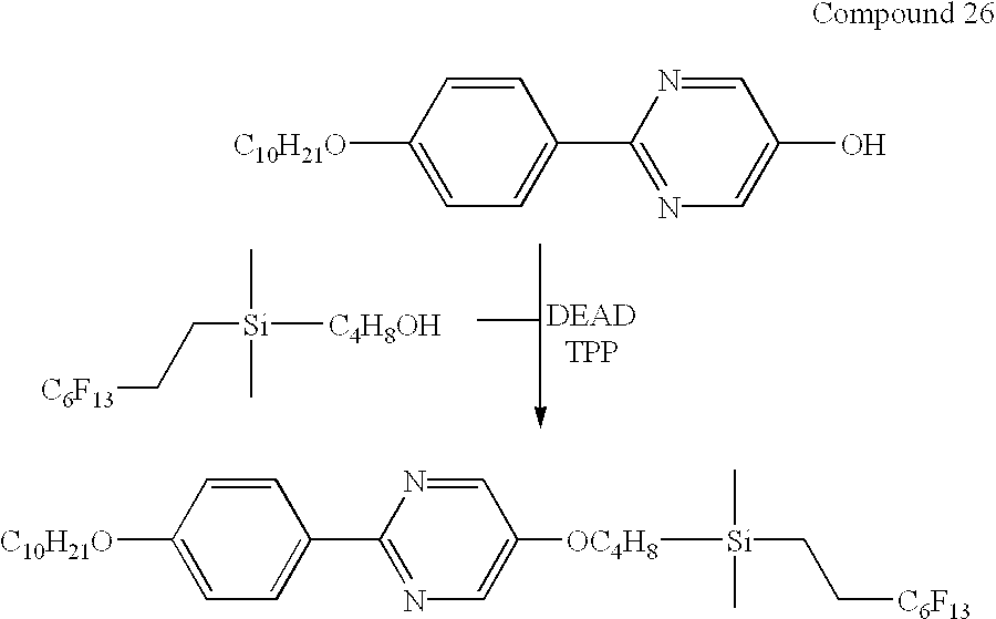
[C10H21O]C1=CC=C(C2=NC=C(O)C=N2)C=C1.[C6F13]CC[Si](C)(C)[C4H8OH].[C10H21O]C1=CC=C(C2=NC=C([OC4H8][Si](C)(C)CC[C6F13])C=N2)C=C1
